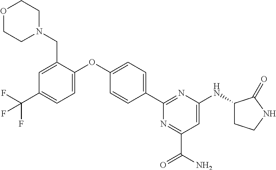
C1(C2=CC=C(OC3=CC=C(C(F)(F)F)C=C3CN3CCOCC3)C=C2)=NC(NC2CCNC2=O)=CC(C(N)=O)=N1
